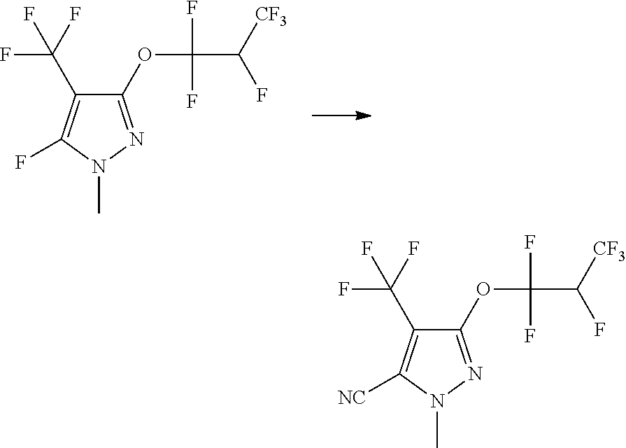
C1(OC(C([CF3])F)(F)F)=NN(C)C(F)=C1C(F)(F)F.C1(OC(C([CF3])F)(F)F)=NN(C)C([NC])=C1C(F)(F)F
